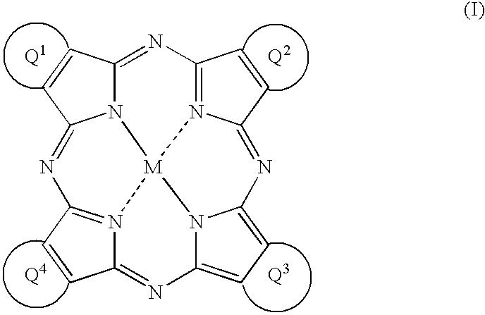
N12C3=NC4=N5C(=NC6=CC=C7N6[M]15N1=C(C=CC1=N7)N=C2C=C3)C=C4
